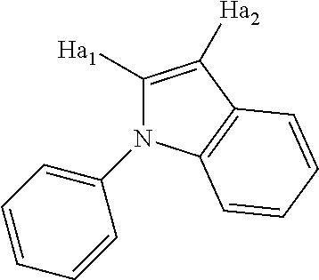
C1([Ha1])=C([Ha2])C2=C(N1C1=CC=CC=C1)C=CC=C2
